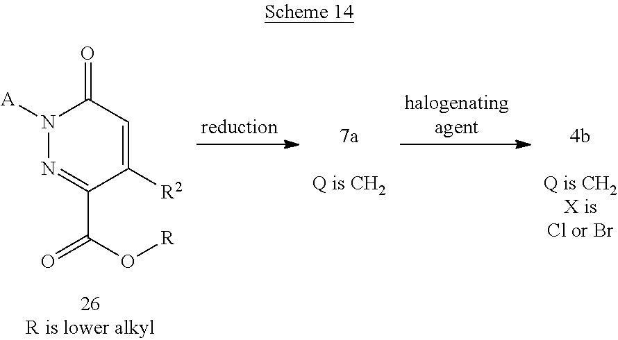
N1([A])N=C(C(O[R])=O)C([R2])=CC1=O
